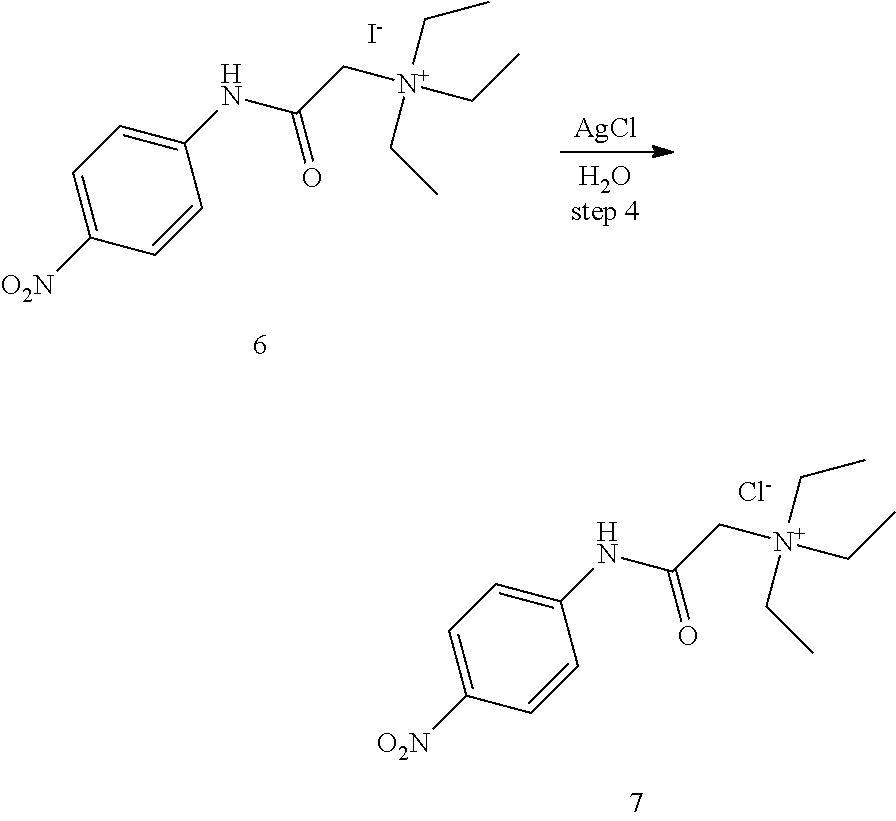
C1(NC(C[N+](CC)(CC)CC)=O)=CC=C([O2N])C=C1.[I-].[AgCl].C1(NC(C[N+](CC)(CC)CC)=O)=CC=C([O2N])C=C1.[Cl-]
